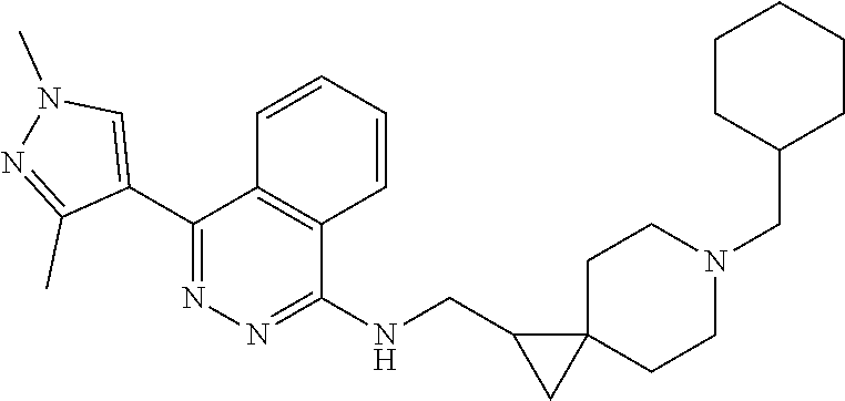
C1CC(CN2CCC3(CC2)C(CNC2=NN=C(C4=CN(C)N=C4C)C4=C2C=CC=C4)C3)CCC1
